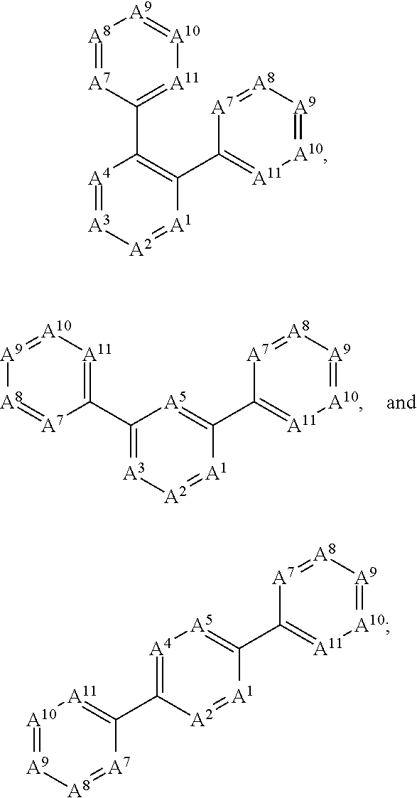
C1(C2=[A11][A10]=[A9][A8]=[A7]2)=[A3][A2]=[A1]C(C2=[A11][A10]=[A9][A8]=[A7]2)=[A5]1.[A4]1=[A3][A2]=[A1]C(C2=[A11][A10]=[A9][A8]=[A7]2)=C1C1=[A11][A10]=[A9][A8]=[A7]1.[A4]1=C(C2=[A11][A10]=[A9][A8]=[A7]2)[A2]=[A1]C(C2=[A11][A10]=[A9][A8]=[A7]2)=[A5]1
